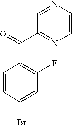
C1=NC=CN=C1C(C1=C(F)C=C(Br)C=C1)=O
